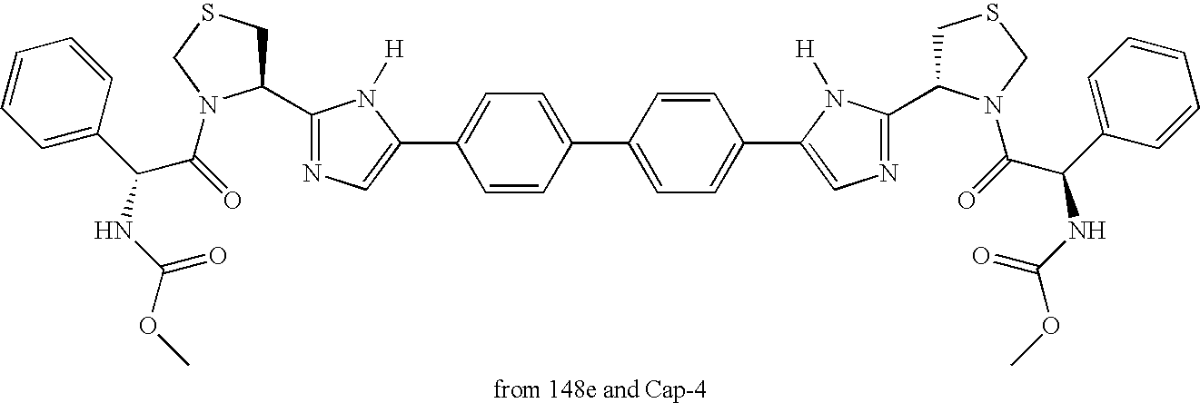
C1=C(C(C(=O)N2C(C3=NC=C(C4=CC=C(C5=CC=C(C6=CN=C(C7CSCN7C(=O)C(C7=CC=CC=C7)NC(OC)=O)N6[H])C=C5)C=C4)N3[H])CSC2)NC(OC)=O)C=CC=C1
